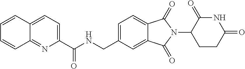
N1C(=O)C(N2C(=O)C3=CC=C(CNC(C4=CC=C5C(=N4)C=CC=C5)=O)C=C3C2=O)CCC1=O
